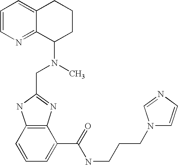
C12=C(C=CC=C1C(=O)NCCCN1C=CN=C1)NC(CN(C)C1CCCC3=CC=CN=C13)=N2
